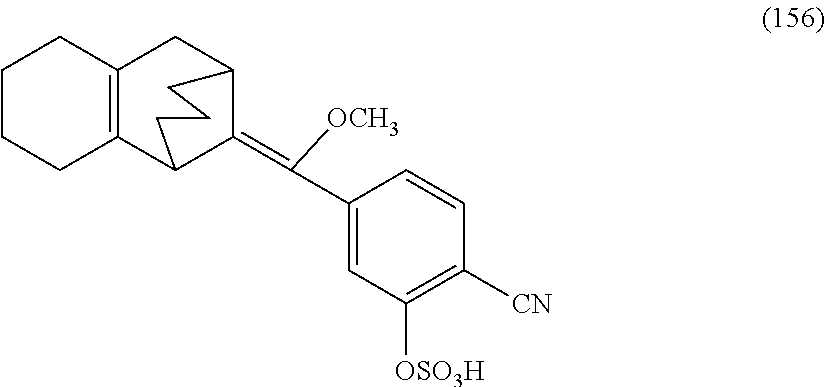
C(C1=CC([OSO3H])=C([CN])C=C1)([OCH3])=C1C2CC3=C(C1CCC2)CCCC3
